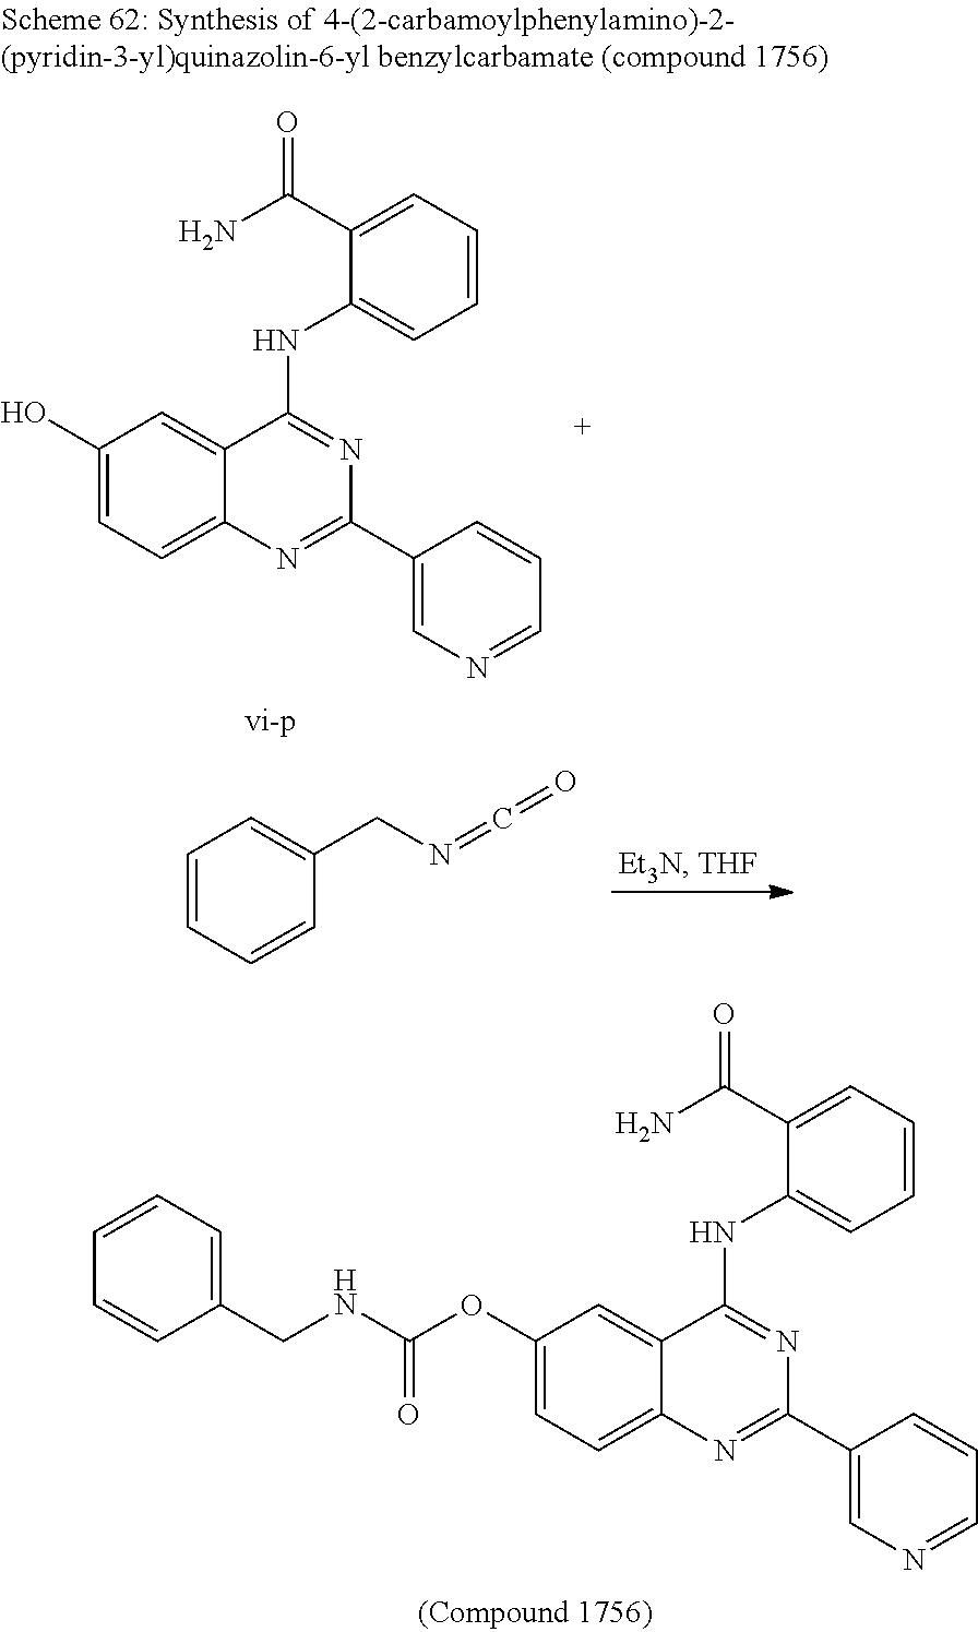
C1(OC(NCC2=CC=CC=C2)=O)=CC=C2C(=C1)C(NC1=CC=CC=C1C(N)=O)=NC(C1=CN=CC=C1)=N2.C1(O)=CC=C2C(=C1)C(NC1=CC=CC=C1C(N)=O)=NC(C1=CN=CC=C1)=N2.C1=CC=CC(CN=C=O)=C1
